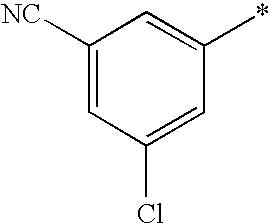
C1([NC])=CC(Cl)=CC(*)=C1
